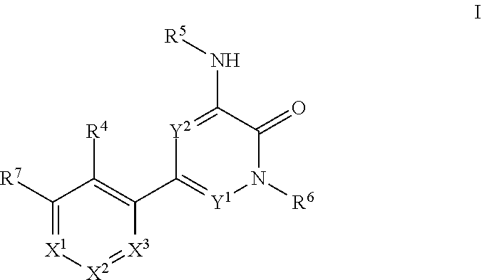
C1([R7])=[X1][X2]=[X3]C(C2=[Y1]N([R6])C(=O)C(N[R5])=[Y2]2)=C1[R4]
